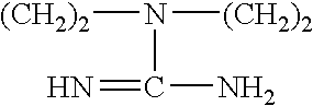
N(C(=N)N)([(CH2)2])[(CH2)2]
